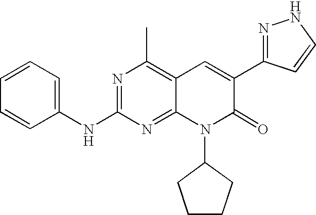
C1(NC2=NC(C)=C3C(=N2)N(C2CCCC2)C(=O)C(C2=NNC=C2)=C3)=CC=CC=C1
